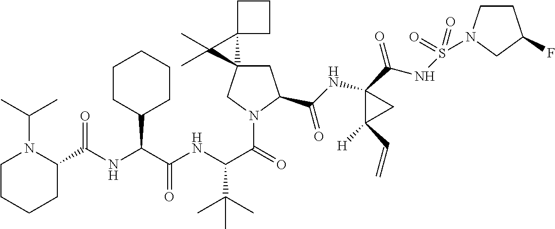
C(C(NC(C(=O)N1CC2(CC1C(NC1(C(NS(=O)(=O)N3CCC(F)C3)=O)C([H])(C=C)C1)=O)C1(C2(C)C)CCC1)C(C)(C)C)=O)(C1CCCCC1)NC(=O)C1N(C(C)C)CCCC1
